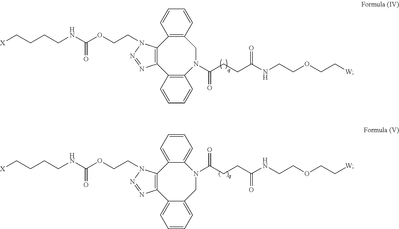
C12=C(C3=C(N(C(CCC(NCCOCC[W])=O)=O)CC4=C1C=CC=C4)C=CC=C3)N=NN2CCOC(NCCCC[X])=O.C12=C(C3=CC=CC=C3CN(C(CCC(NCCOCC[W])=O)=O)C3=CC=CC=C13)N=NN2CCOC(NCCCC[X])=O
